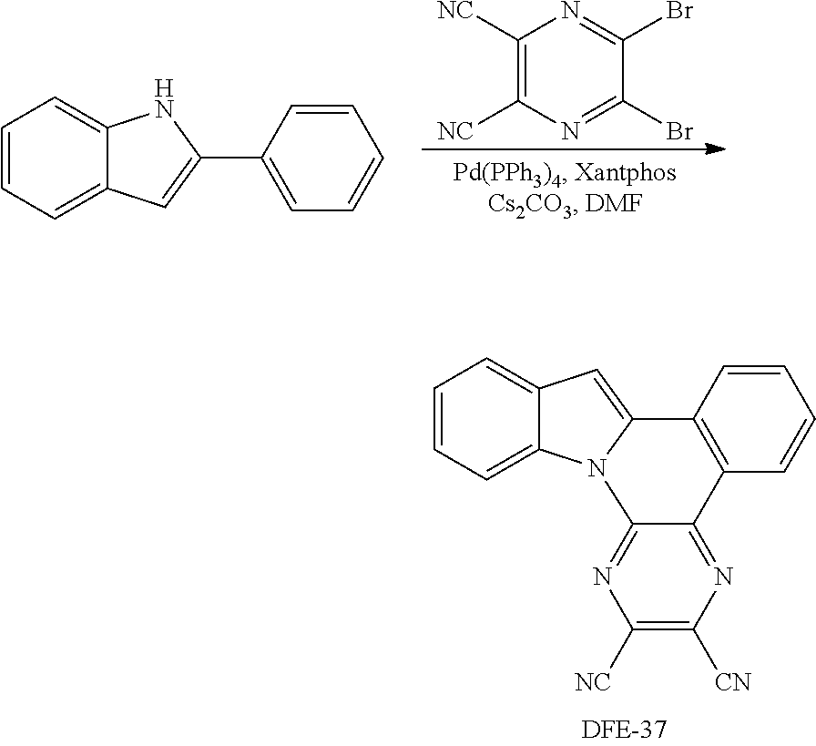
C12=CC=CC=C1C=C1N2C2=NC([NC])=C([CN])N=C2C2=C1C=CC=C2.C1=CC=C2C(=C1)NC(C1=CC=CC=C1)=C2.C1([NC])=C([NC])N=C(Br)C(Br)=N1
